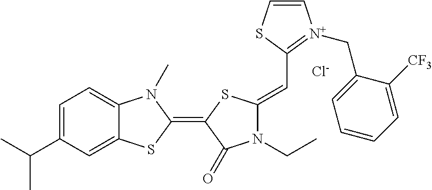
[Cl-].C1=C(C(C)C)C=C2C(=C1)N(C)C(=C1C(=O)N(CC)C(=CC3=[N+](CC4=CC=CC=C4[CF3])C=CS3)S1)S2
